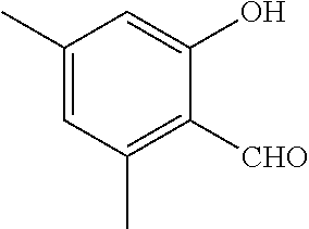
C1(C)=CC(C)=C([CHO])C(O)=C1
